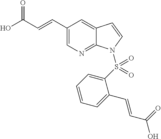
OC(C=CC1=CN=C2C(=C1)C=CN2S(C1=CC=CC=C1C=CC(O)=O)(=O)=O)=O
